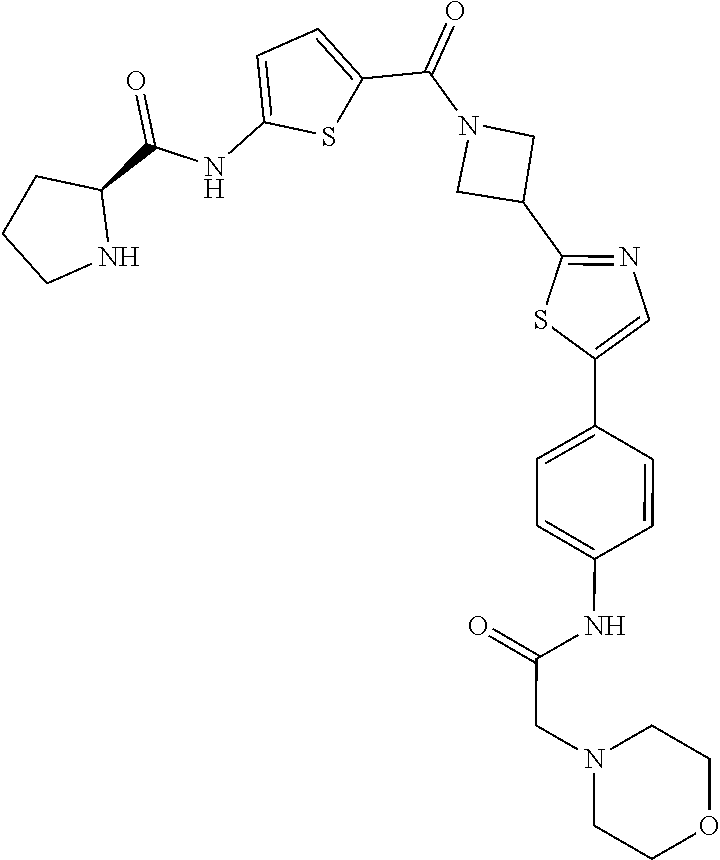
C1CNC(C(NC2=CC=C(C(=O)N3CC(C4=NC=C(C5=CC=C(NC(=O)CN6CCOCC6)C=C5)S4)C3)S2)=O)C1
